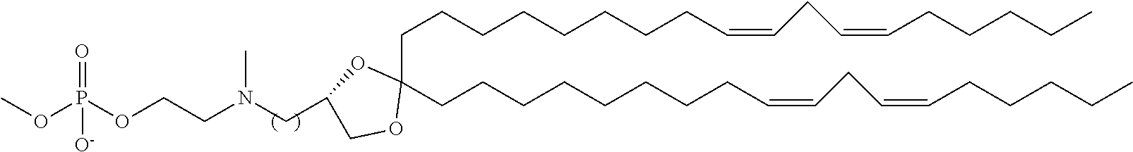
COP(OCCN(CC1OC(CCCCCCCCC=CCC=CCCCCC)(CCCCCCCCC=CCC=CCCCCC)OC1)C)(=O)[O-]
